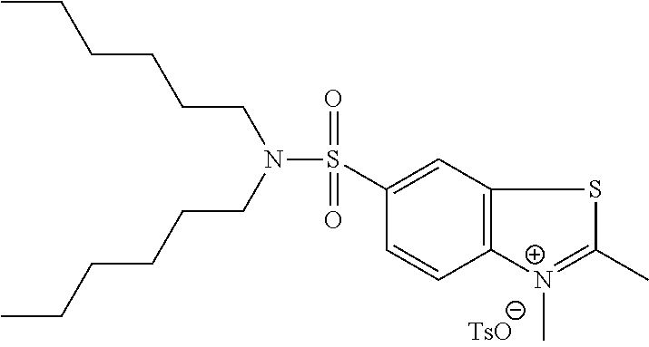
C12=C(N(C)=C(C)S1)C=CC(S(N(CCCCCC)CCCCCC)(=O)=O)=C2
